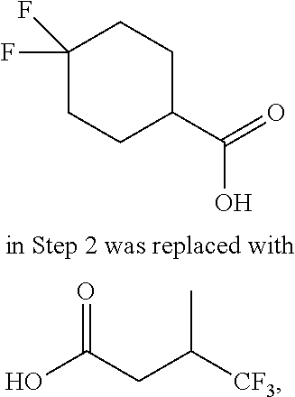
C1(F)(F)CCC(C(O)=O)CC1.OC(CC([CF3])C)=O
